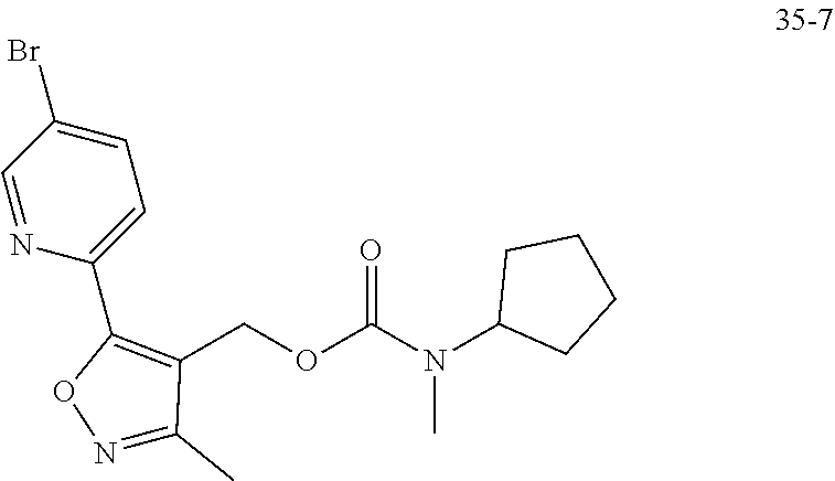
C1=NC(C2=C(COC(N(C3CCCC3)C)=O)C(C)=NO2)=CC=C1Br
